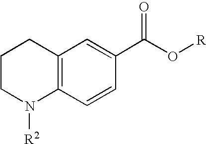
C1CN([R2])C2=C(C1)C=C(C(O[R])=O)C=C2
